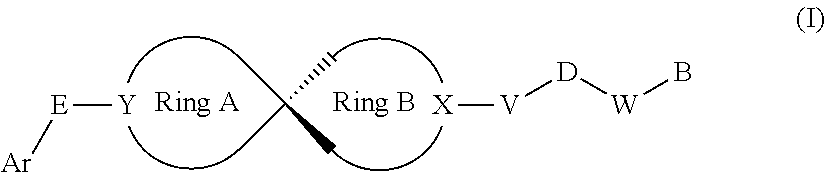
CC(C)(C)C.[E]([Y])[Ar].[X][V][D][W]B
